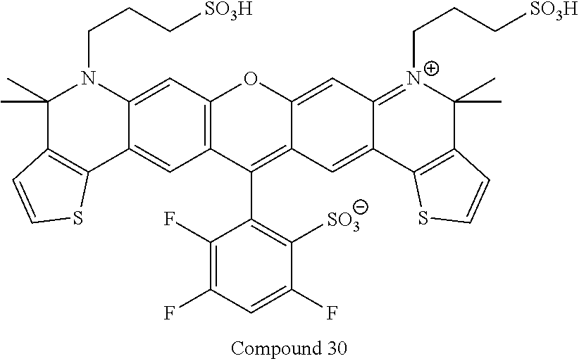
C1(F)=C(F)C=C(F)C([SO3])=C1C1=C2C(=CC3=[N+](CCC[SO3H])C(C)(C)C4=C(C3=C2)SC=C4)OC2=C1C=C1C(=C2)N(CCC[SO3H])C(C)(C)C2=C1SC=C2
